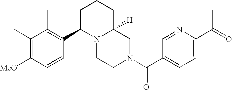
C1=C(C(=O)C)N=CC(C(N2CC3([H])N(CC2)C(C2=C(C)C(C)=C([MeO])C=C2)CCC3)=O)=C1
